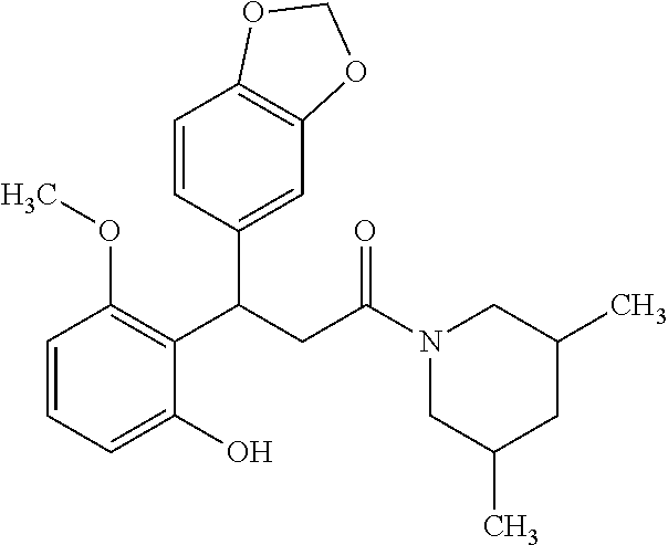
C1=CC=C(O)C(C(CC(N2CC(C)CC(C)C2)=O)C2=CC3=C(C=C2)OCO3)=C1OC
